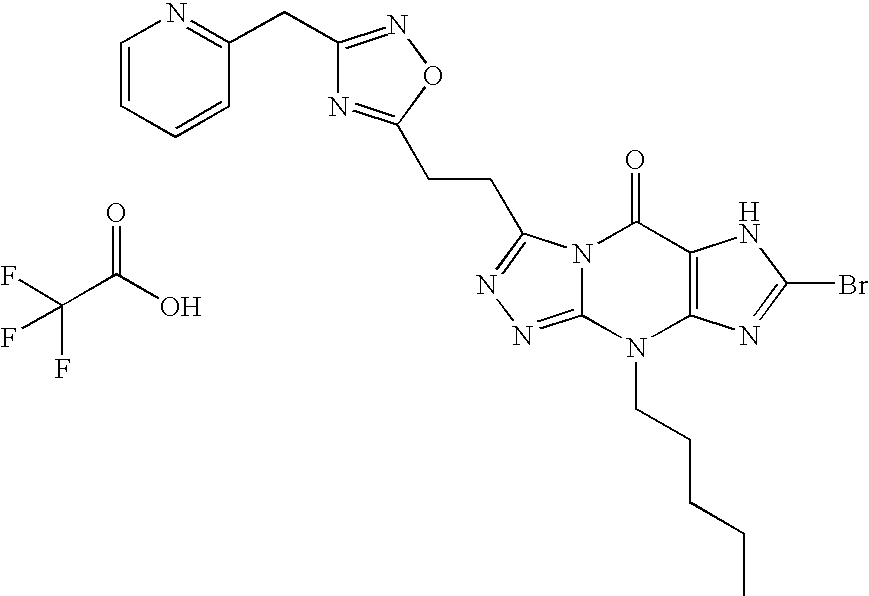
N12C(=NN=C1CCC1=NC(CC3=NC=CC=C3)=NO1)N(CCCCC)C1=C(C2=O)NC(Br)=N1.C(C(O)=O)(F)(F)F
